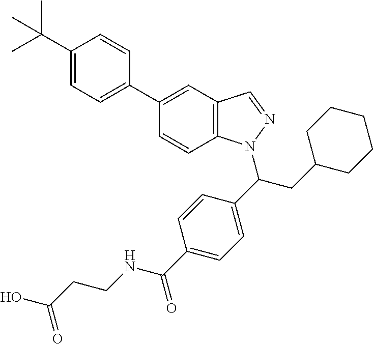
C1(C(C)(C)C)=CC=C(C2=CC3=C(C=C2)N(C(CC2CCCCC2)C2=CC=C(C(NCCC(O)=O)=O)C=C2)N=C3)C=C1
